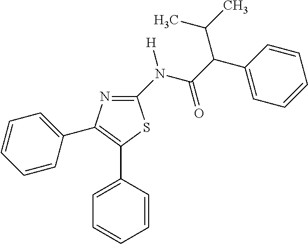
C1(N(C(C(C2=CC=CC=C2)C(C)C)=O)[H])=NC(C2=CC=CC=C2)=C(C2=CC=CC=C2)S1
